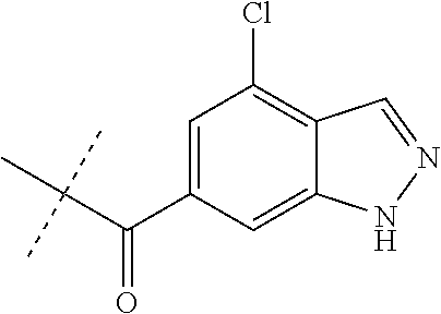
C(C(C)(C)C)(C1=CC(Cl)=C2C(=C1)NN=C2)=O
